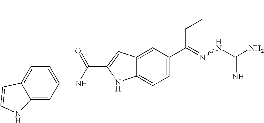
C12=CC(NC(C3=CC4=CC(C(=NNC(N)=N)CCC)=CC=C4N3)=O)=CC=C1C=CN2
